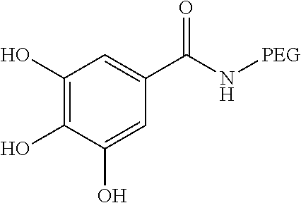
C1(O)=C(O)C(O)=CC(C(N[PEG])=O)=C1
